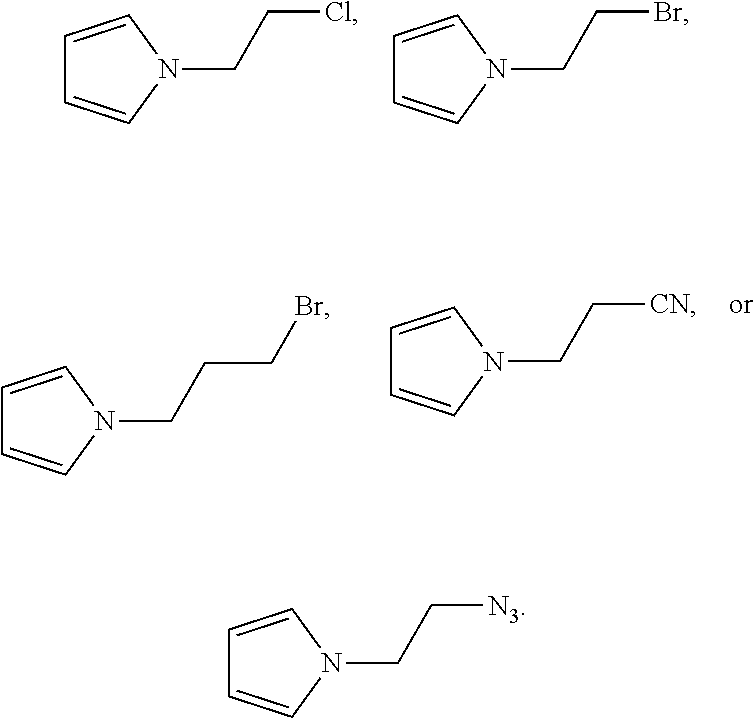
C1=CN(CCCl)C=C1.C1=CN(CCBr)C=C1.C1=CN(CCCBr)C=C1.C1=CN(CC[CN])C=C1.C1=CN(CC[N3])C=C1
